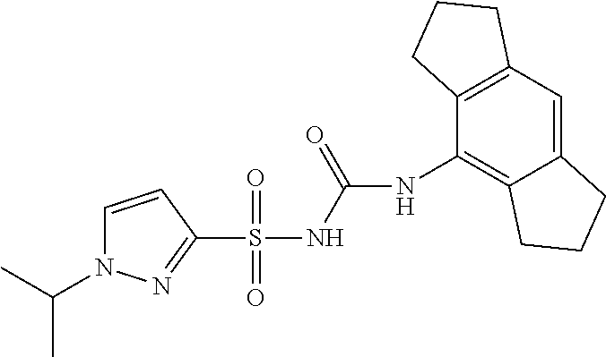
C1=CC(S(NC(=O)NC2=C3C(=CC4=C2CCC4)CCC3)(=O)=O)=NN1C(C)C
